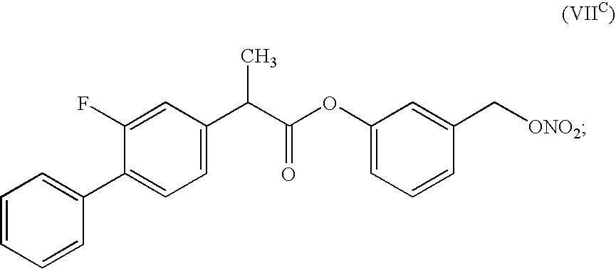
C1(C(C(OC2=CC=CC(C[ONO2])=C2)=O)C)=CC=C(C2=CC=CC=C2)C(F)=C1
